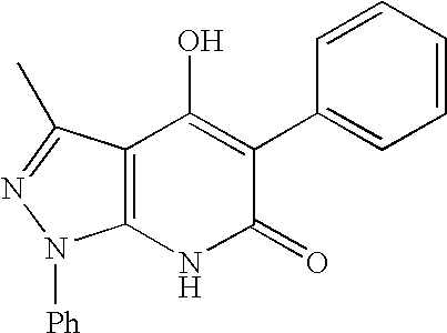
C12=C(NC(=O)C(C3=CC=CC=C3)=C1O)N([Ph])N=C2C
